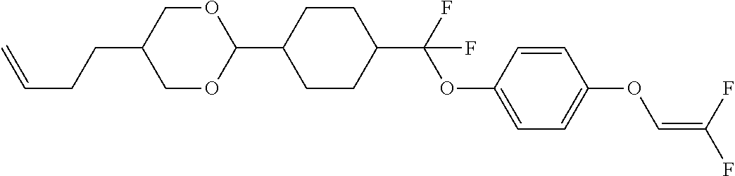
C1OC(C2CCC(C(F)(OC3=CC=C(OC=C(F)F)C=C3)F)CC2)OCC1CCC=C
